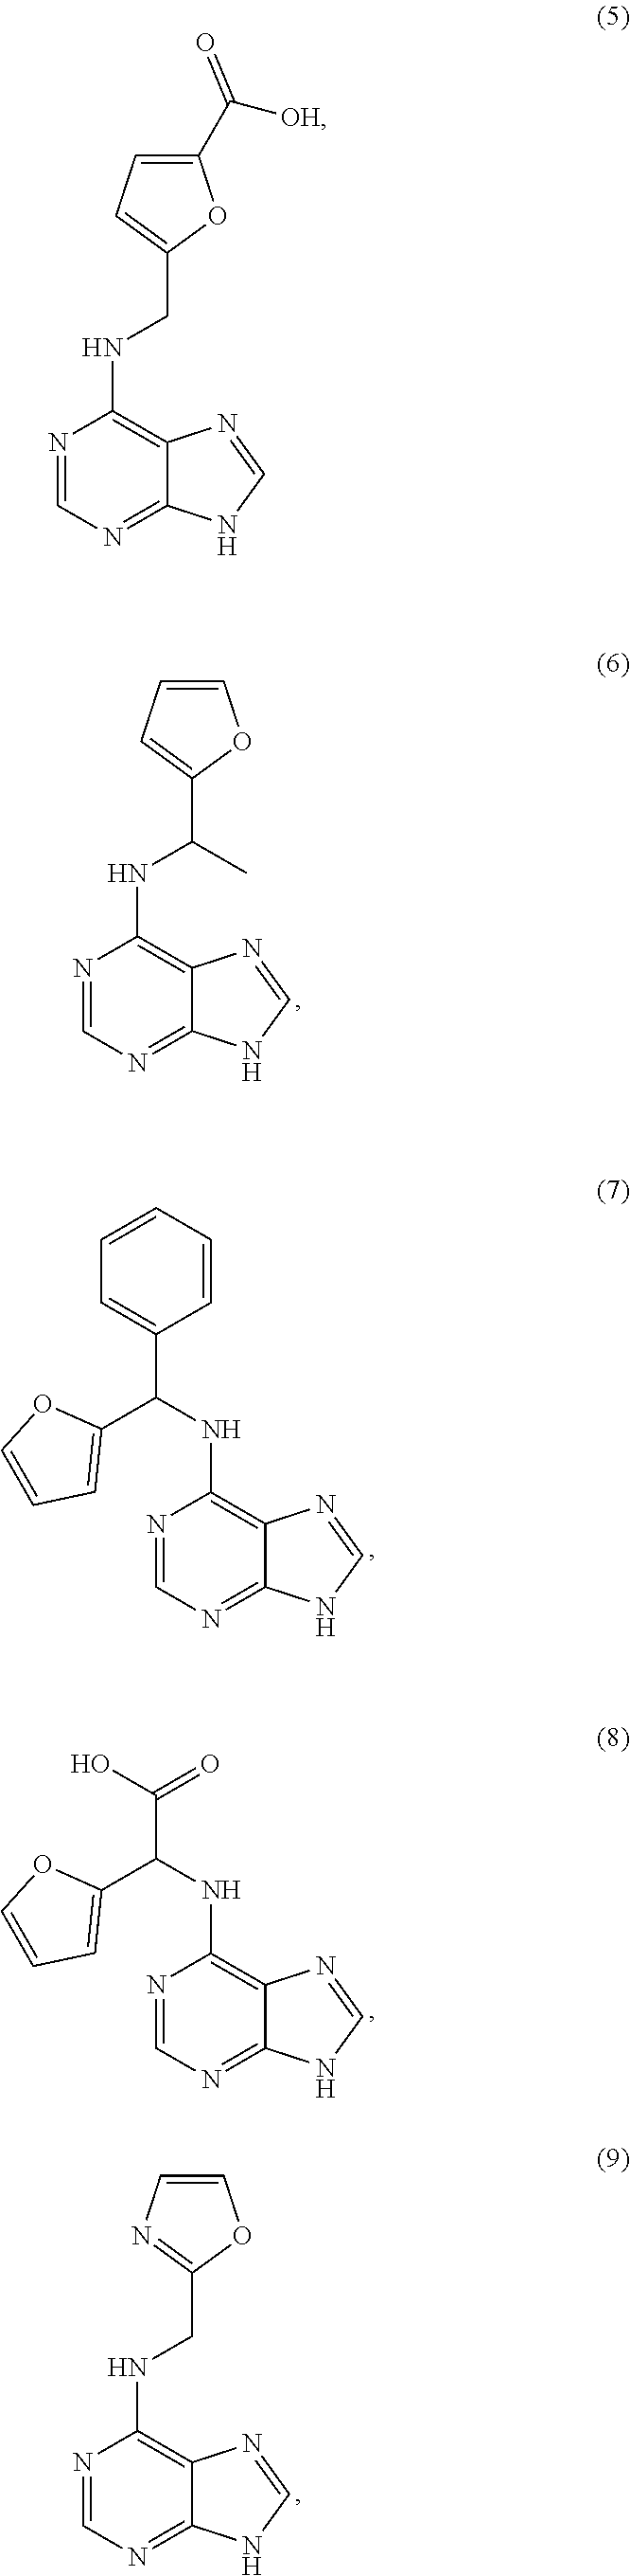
N1=CN=C2C(=C1NC(C1=CC=CO1)C)N=CN2.N1=CN=C2C(=C1NC(C1=CC=CC=C1)C1=CC=CO1)N=CN2.N1=CN=C2C(=C1NC(C(=O)O)C1=CC=CO1)N=CN2.N1=CN=C2C(=C1NCC1=NC=CO1)N=CN2.N1=CN=C2C(=C1NCC1=CC=C(C([OH])=O)O1)N=CN2
